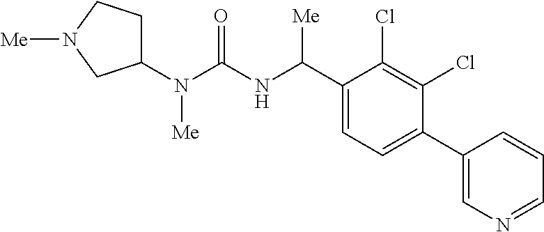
C1(N(C(NC(C2=CC=C(C3=CN=CC=C3)C(Cl)=C2Cl)[Me])=O)[Me])CCN([Me])C1
